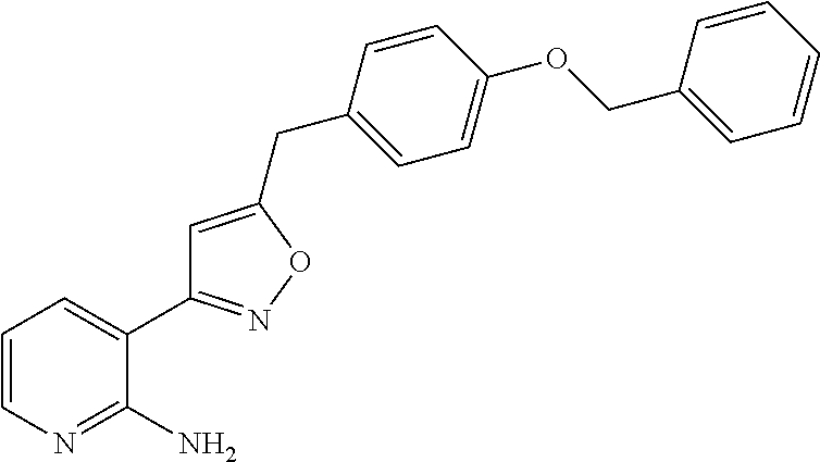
C1=CC=C(C2=NOC(CC3=CC=C(OCC4=CC=CC=C4)C=C3)=C2)C(N)=N1
